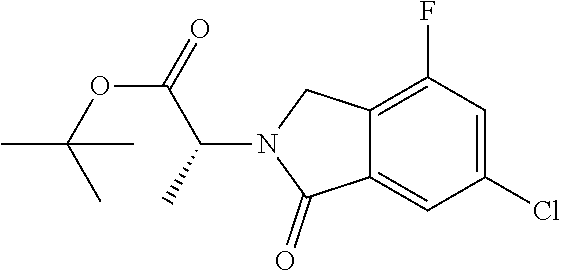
C12=CC(Cl)=CC(F)=C1CN(C(C(OC(C)(C)C)=O)C)C2=O
